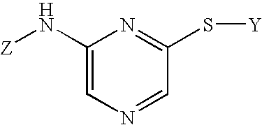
C1(N[Z])=CN=CC(S[Y])=N1
